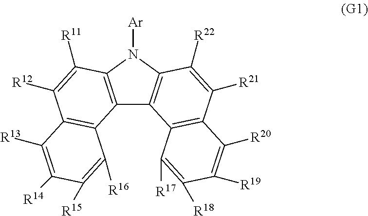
[Ar]N1C2=C(C3=C1C([R22])=C([R21])C1=C3C([R17])=C([R18])C([R19])=C1[R20])C1=C(C([R12])=C2[R11])C([R13])=C([R14])C([R15])=C1[R16]
